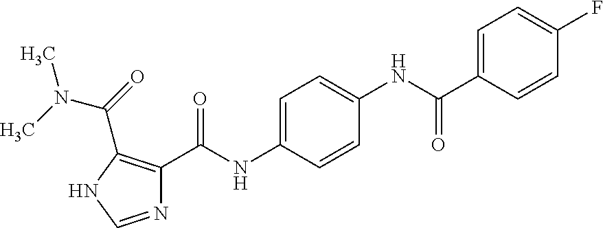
C1=C(NC(C2=C(C(=O)N(C)C)NC=N2)=O)C=CC(NC(C2=CC=C(F)C=C2)=O)=C1
